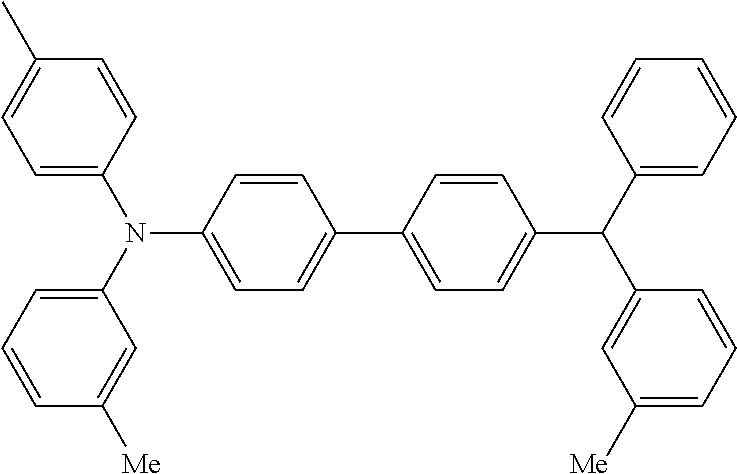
C1=C(N(C2=CC=CC([Me])=C2)C2=CC=C(C3=CC=C(C(C4=CC=CC=C4)C4=CC([Me])=CC=C4)C=C3)C=C2)C=CC(C)=C1
